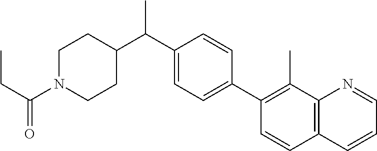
C(C1=CC=C(C2=C(C)C3=C(C=C2)C=CC=N3)C=C1)(C)C1CCN(C(CC)=O)CC1
